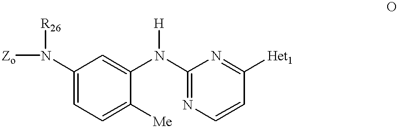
C1(N([Zo])[R26])=CC=C([Me])C(N(C2=NC=CC([Het1])=N2)[H])=C1
